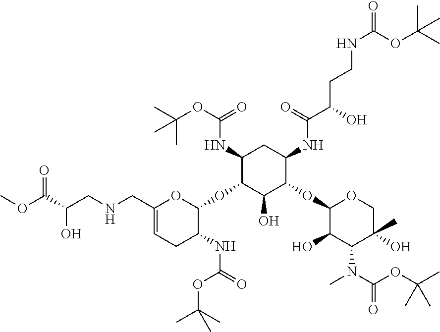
C1(NC(OC(C)(C)C)=O)C(OC2OC(CNCC(C(OC)=O)O)=CCC2NC(=O)OC(C)(C)C)C(O)C(OC2C(O)C(N(C)C(OC(C)(C)C)=O)C(O)(C)CO2)C(NC(C(O)CCNC(=O)OC(C)(C)C)=O)C1
